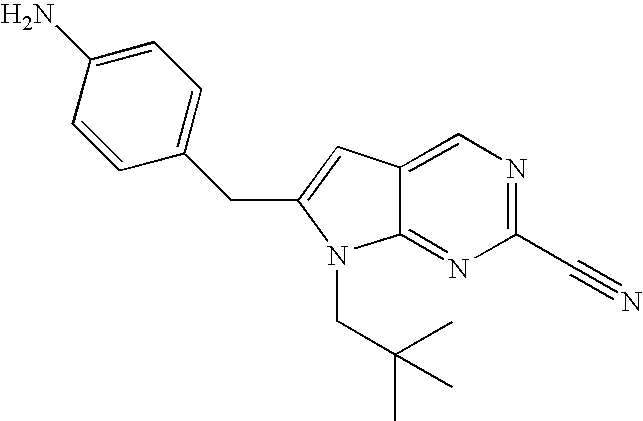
C1=C2C(=NC(C#N)=N1)N(CC(C)(C)C)C(CC1=CC=C(N)C=C1)=C2
